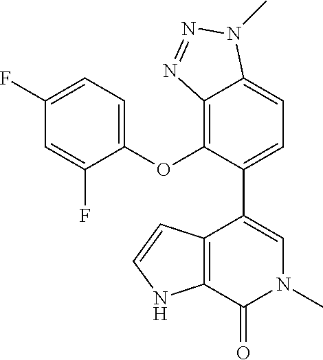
C12=C(OC3=CC=C(F)C=C3F)C(C3=CN(C)C(=O)C4=C3C=CN4)=CC=C1N(C)N=N2
